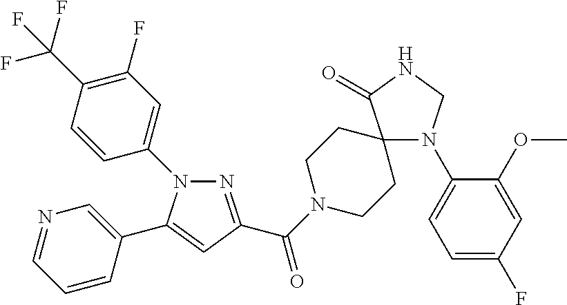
N1(C2=CC(F)=C(C(F)(F)F)C=C2)N=C(C(=O)N2CCC3(CC2)N(C2=CC=C(F)C=C2OC)CNC3=O)C=C1C1=CN=CC=C1
